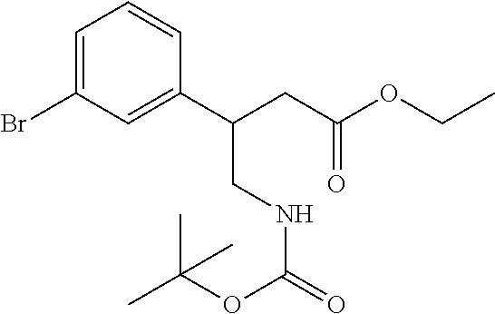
C(C(C1=CC(Br)=CC=C1)CC(=O)OCC)NC(=O)OC(C)(C)C
